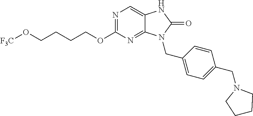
N1=C(OCCCCO[F3C])N=C2C(=C1)NC(=O)N2CC1=CC=C(CN2CCCC2)C=C1
